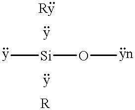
C[Si]OC
